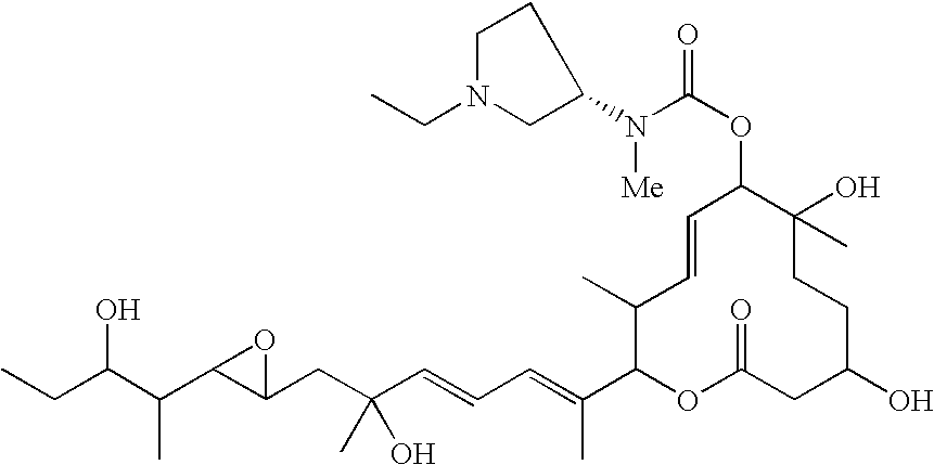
CCC(C(C1C(CC(C=CC=C(C2OC(=O)CC(O)CCC(O)(C)C(OC(=O)N([Me])C3CCN(CC)C3)C=CC2C)C)(O)C)O1)C)O
